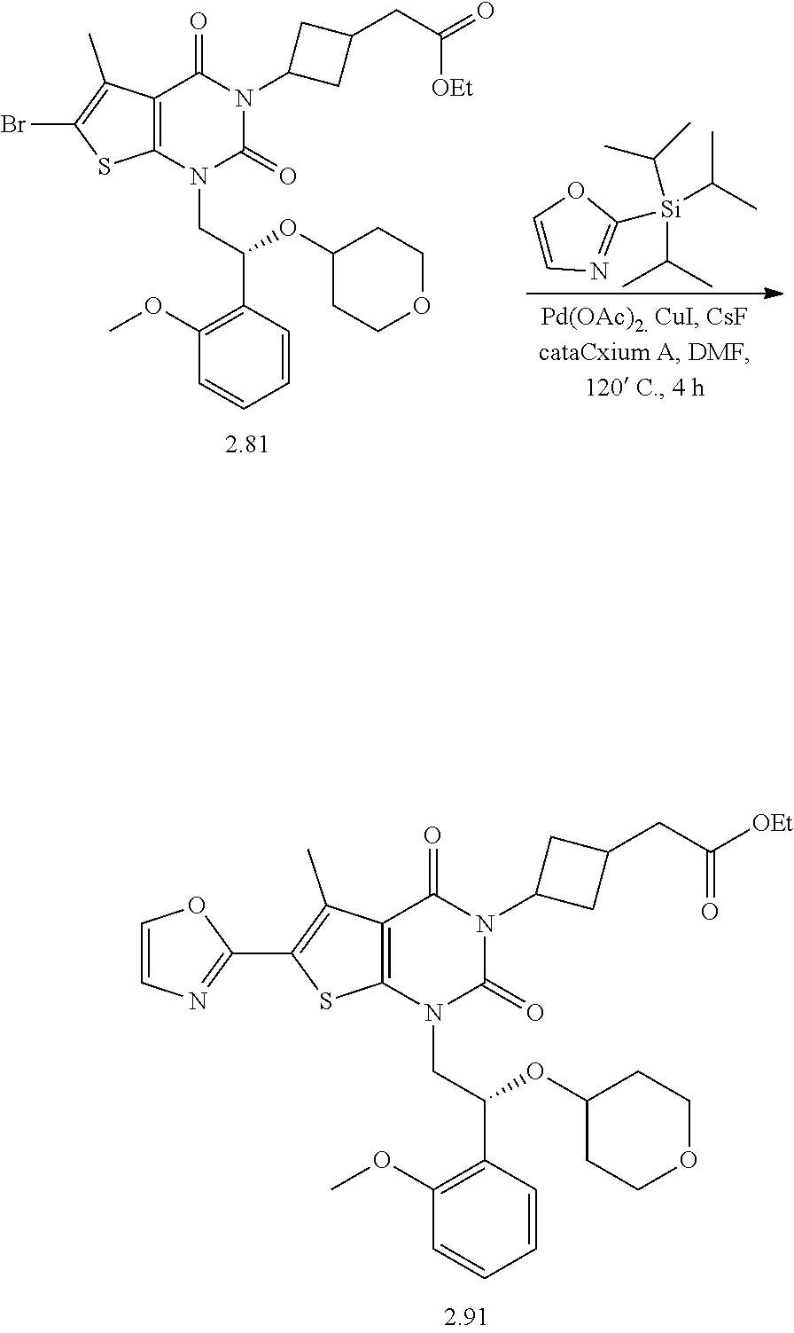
C12=C(N(CC(C3=C(OC)C=CC=C3)OC3CCOCC3)C(=O)N(C3CC(CC([OEt])=O)C3)C1=O)SC(C1=NC=CO1)=C2C.C12=C(N(CC(C3=C(OC)C=CC=C3)OC3CCOCC3)C(=O)N(C3CC(CC(=O)[OEt])C3)C1=O)SC(Br)=C2C.CC(C)[Si](C(C)C)(C(C)C)C1=NC=CO1
